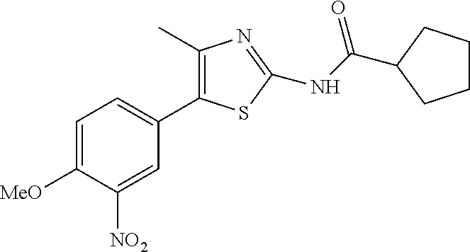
C1=C([MeO])C([NO2])=CC(C2=C(C)N=C(NC(=O)C3CCCC3)S2)=C1
